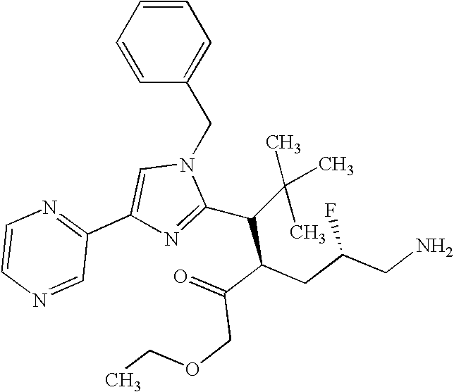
C1=CC=CC(CN2C=C(C3=NC=CN=C3)N=C2C(C(C(=O)COCC)CC(CN)F)C(C)(C)C)=C1
